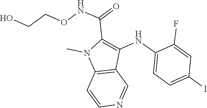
C1(NC2=CC=C(I)C=C2F)=C(C(NOCCO)=O)N(C)C2=C1C=NC=C2
